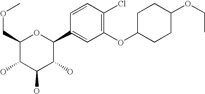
C1(COC)C(O)C(O)C(O)C(C2=CC(OC3CCC(OCC)CC3)=C(Cl)C=C2)O1
